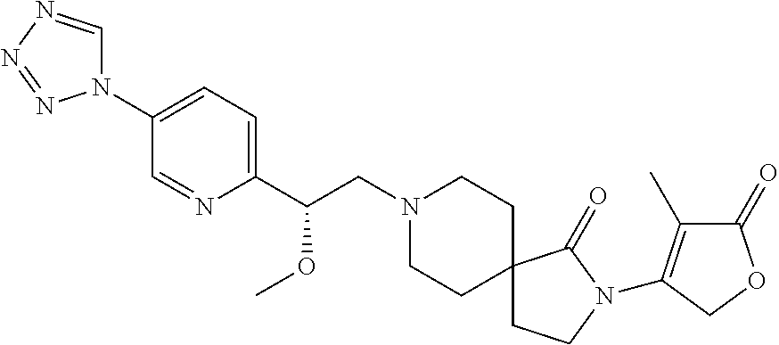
N1(C2=CC=C(C(CN3CCC4(CC3)CCN(C3=C(C)C(=O)OC3)C4=O)OC)N=C2)C=NN=N1
